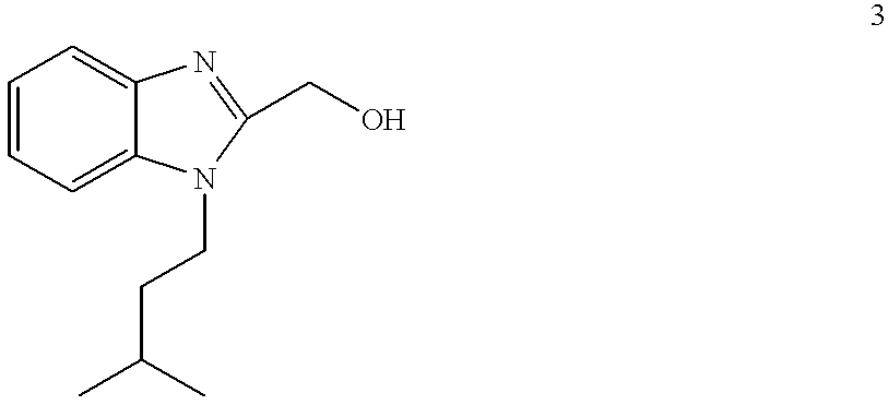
C1=CC=C2C(=C1)N=C(CO)N2CCC(C)C
